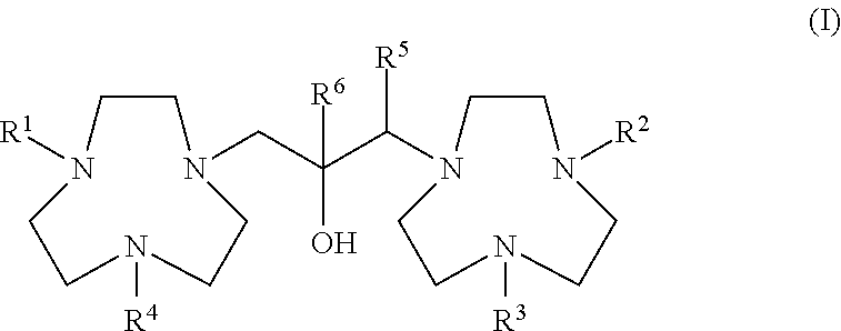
N1(CC(C([R5])N2CCN([R2])CCN([R3])CC2)([R6])O)CCN([R1])CCN([R4])CC1
